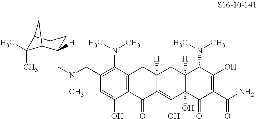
C1(CN(CC2([H])C3C(C)(C)C(CC2)C3)C)=C(N(C)C)C2=C(C(O)=C1)C(=O)C1=C(O)C3(O)C([H])(CC1([H])C2)C(N(C)C)C(O)=C(C(N)=O)C3=O
